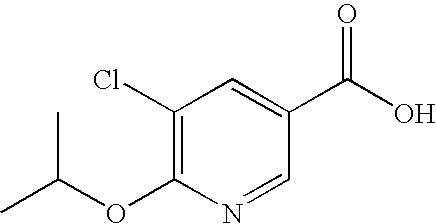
C1(Cl)=C(OC(C)C)N=CC(C(O)=O)=C1
